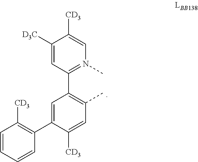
C1([D3C])=CC(C2=C(C)C=C([CD3])C(C3=C([CD3])C=CC=C3)=C2)=N(C)C=C1[CD3]
